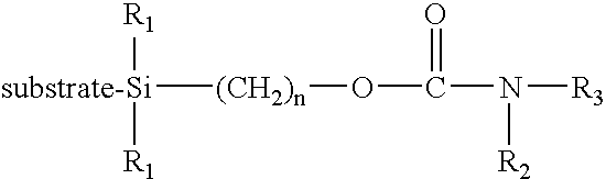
[substrate-Si]([(CH2)n]OC(=O)N([R2])[R3])([R1])[R1]
